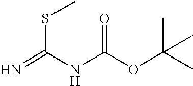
N=C(NC(OC(C)(C)C)=O)SC
